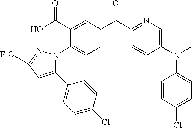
C1(N2C(C3=CC=C(Cl)C=C3)=CC([F3C])=N2)=CC=C(C(C2=NC=C(N(C3=CC=C(Cl)C=C3)C)C=C2)=O)C=C1C(O)=O
